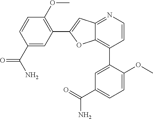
C1(C(=O)N)=CC(C2=CC3=NC=CC(C4=CC(C(=O)N)=CC=C4OC)=C3O2)=C(OC)C=C1
